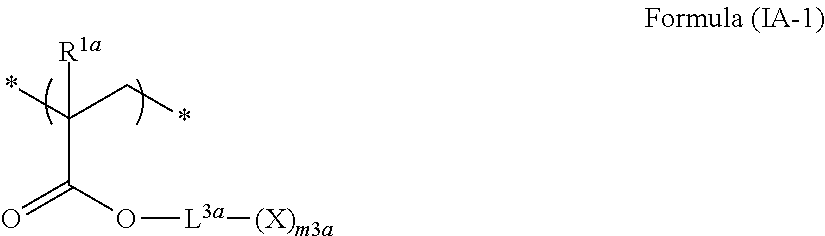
C(C(*)(C*)[R1a])(O[L3a][(X)m3a])=O
